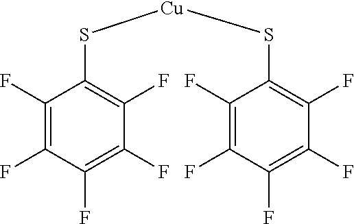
C1(F)=C(F)C(F)=C(F)C(F)=C1S[Cu]SC1=C(F)C(F)=C(F)C(F)=C1F
